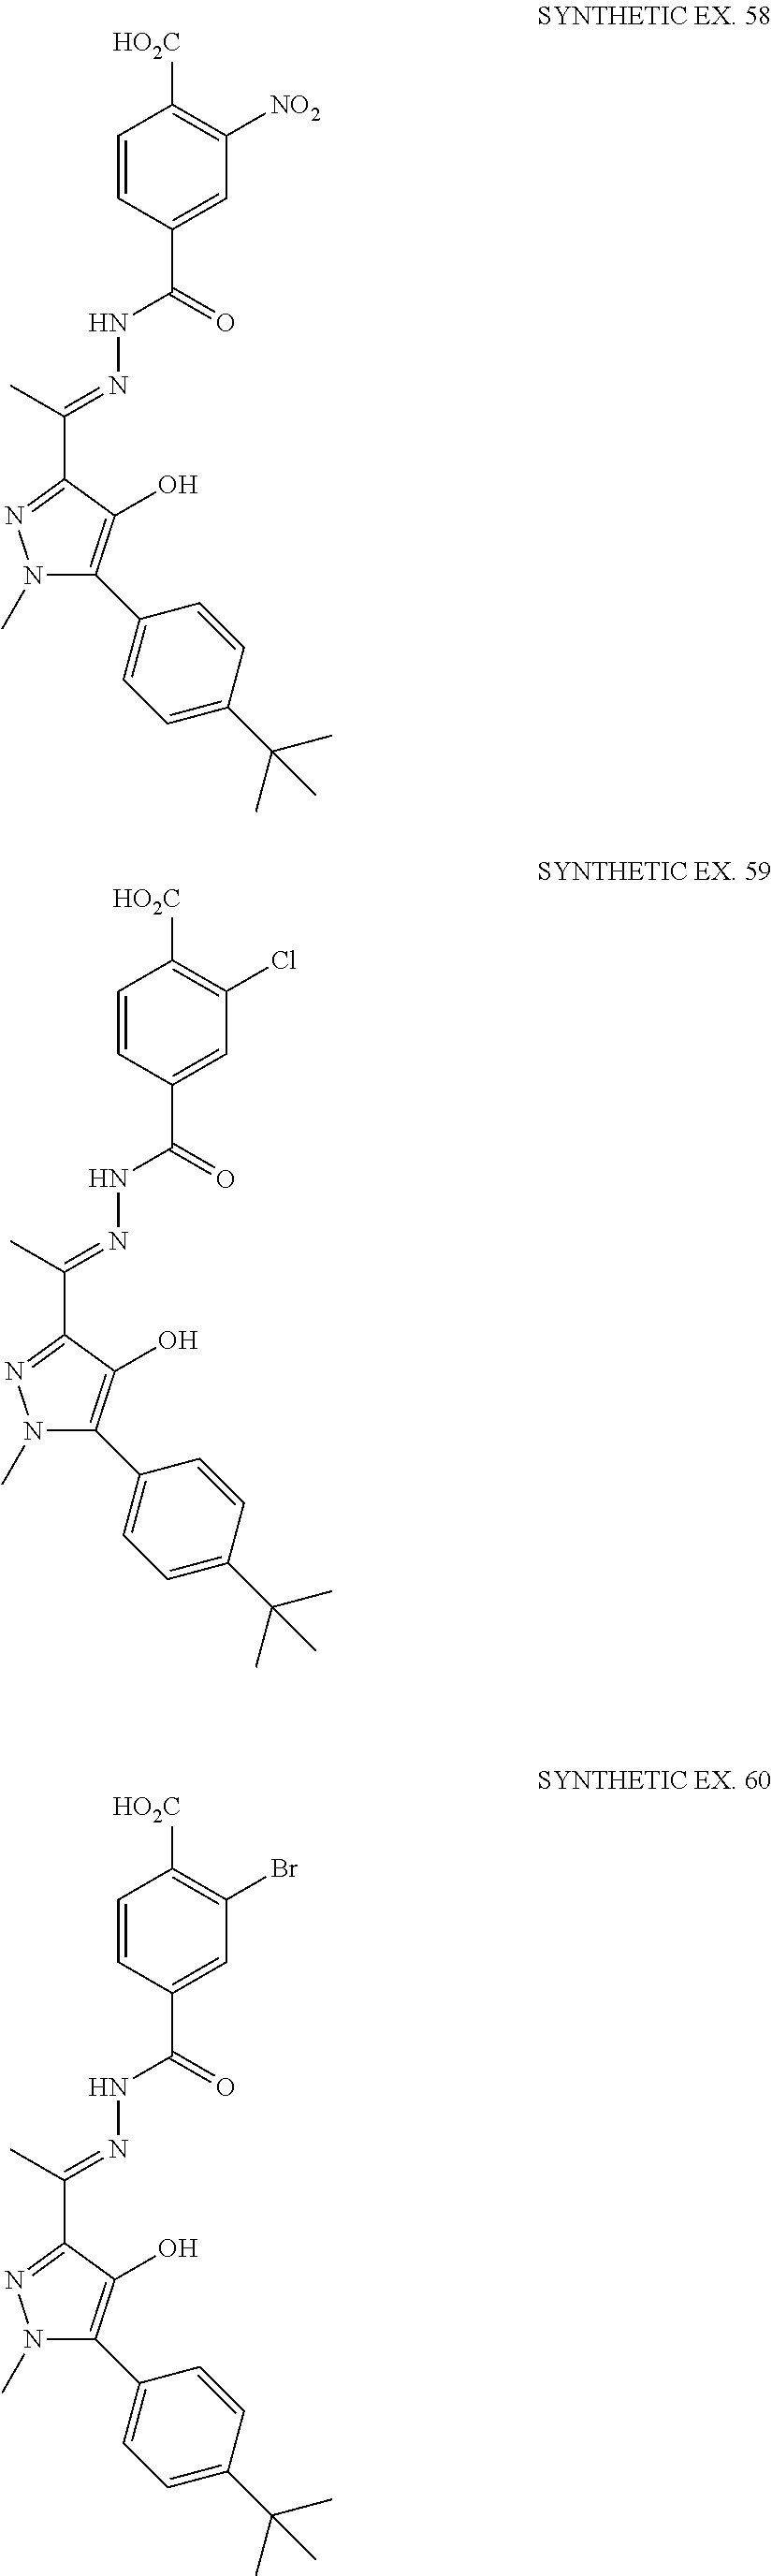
C(NN=C(C)C1=NN(C)C(C2=CC=C(C(C)(C)C)C=C2)=C1O)(C1=CC([NO2])=C([HO2C])C=C1)=O.C(NN=C(C)C1=NN(C)C(C2=CC=C(C(C)(C)C)C=C2)=C1O)(C1=CC(Cl)=C([HO2C])C=C1)=O.C(NN=C(C)C1=NN(C)C(C2=CC=C(C(C)(C)C)C=C2)=C1O)(C1=CC(Br)=C([HO2C])C=C1)=O
